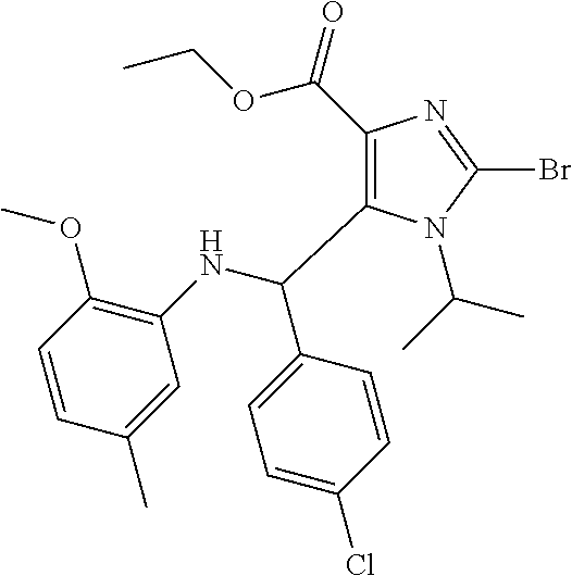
C1(C(=O)OCC)=C(C(NC2=C(OC)C=CC(C)=C2)C2=CC=C(Cl)C=C2)N(C(C)C)C(Br)=N1
